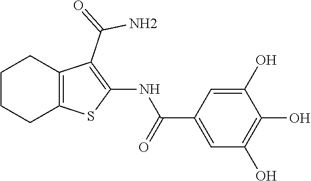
C1CCC2=C(C1)C(C(N)=O)=C(NC(=O)C1=CC(O)=C(O)C(O)=C1)S2
